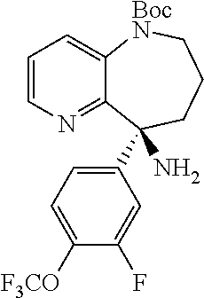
C1=CN=C2C(=C1)[BocN]CCCC2(C1=CC=C([F3CO])C(F)=C1)N
